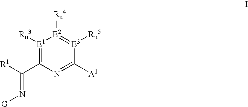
C1(C([R1])=N[G])=[E1]([Ru3])[E2]([Ru4])=[E3]([Ru5])C([A1])=N1
